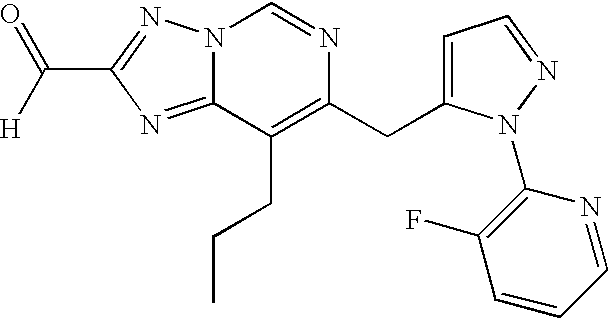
C1=NC(N2C(CC3=C(CCC)C4=NC(C(=O)[H])=NN4C=N3)=CC=N2)=C(F)C=C1
